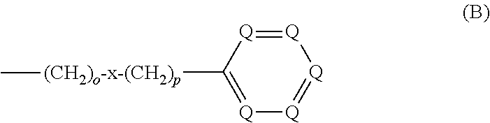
[Q]1=[Q]C([(CH2)o-x-(CH2)p]C)=[Q][Q]=[Q]1
